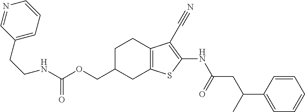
C(C1CC2=C(CC1)C(C#N)=C(NC(CC(C1=CC=CC=C1)C)=O)S2)OC(NCCC1=CC=CN=C1)=O
